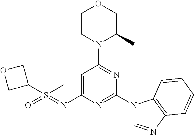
O1CCN(C2=NC(N3C=NC4=C3C=CC=C4)=NC(N=S(=O)(C3COC3)C)=C2)C(C)C1
